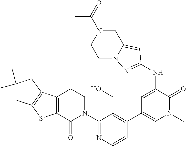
C1(N2CCC3=C(C2=O)SC2=C3CC(C)(C)C2)=NC=CC(C2=CN(C)C(=O)C(NC3=NN4C(=C3)CN(C(=O)C)CC4)=C2)=C1CO
